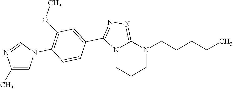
C1N(CCCCC)C2=NN=C(C3=CC(OC)=C(N4C=C(C)N=C4)C=C3)N2CC1
